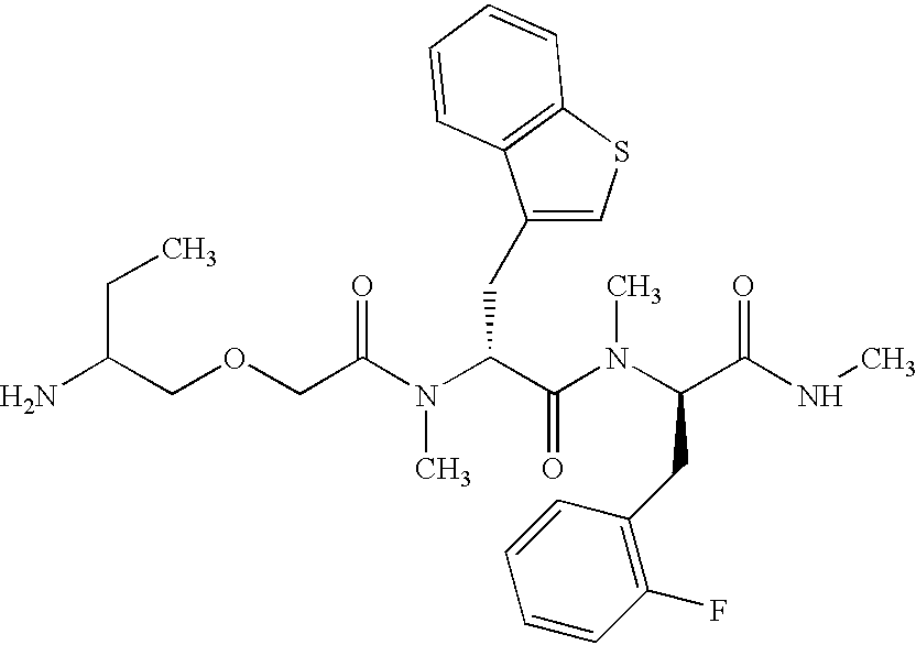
C(C(COCC(=O)N(C(C(N(C)C(C(=O)NC)CC1=C(F)C=CC=C1)=O)CC1=CSC2=C1C=CC=C2)C)N)C
